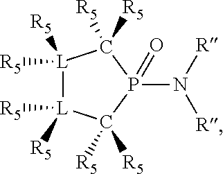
[L]1([R5])([R5])[L]([R5])([R5])C([R5])([R5])P(N([R])[R])(=O)C1([R5])[R5]
